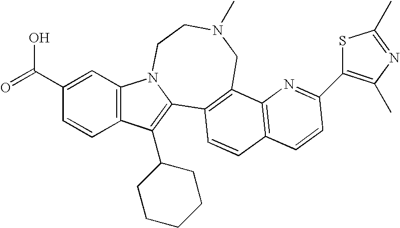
C1(C(O)=O)=CC2=C(C=C1)C(C1CCCCC1)=C1N2CCN(C)CC2=C1C=CC1=C2N=C(C2=C(C)N=C(C)S2)C=C1
